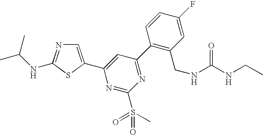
C1=C(C2=CC(C3=C(CNC(NCC)=O)C=C(F)C=C3)=NC(S(C)(=O)=O)=N2)SC(NC(C)C)=N1
